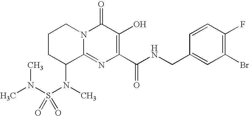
C1CC(N(S(N(C)C)(=O)=O)C)C2=NC(C(NCC3=CC(Br)=C(F)C=C3)=O)=C(O)C(=O)N2C1
